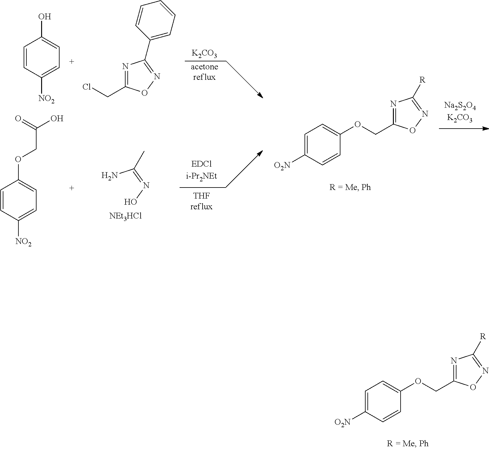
C1=C([O2N])C=CC(OCC2=NC([R])=NO2)=C1.[K2CO3].[acetonereflux].NC(=NO)C.[NEt3HCl].C1=C([O2N])C=CC(OCC2=NC([R])=NO2)=C1.C1=CC([NO2])=CC=C1O.N1=C(CCl)ON=C1C1=CC=CC=C1.C1=CC([NO2])=CC=C1OCC(O)=O
